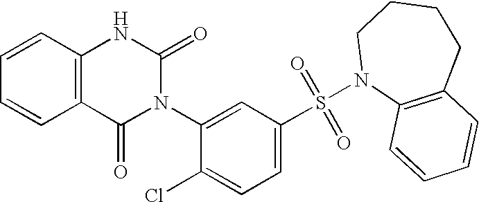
C1=CC2=C(C=C1)C(=O)N(C1=CC(S(N3C4=C(CCCC3)C=CC=C4)(=O)=O)=CC=C1Cl)C(=O)N2
